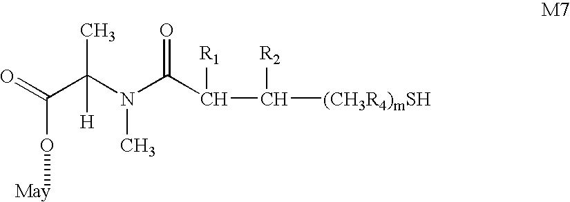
O=C(C(N(C(C(C([(CH3R4)mSH])[R2])[R1])=O)C)(C)[H])O[May]
